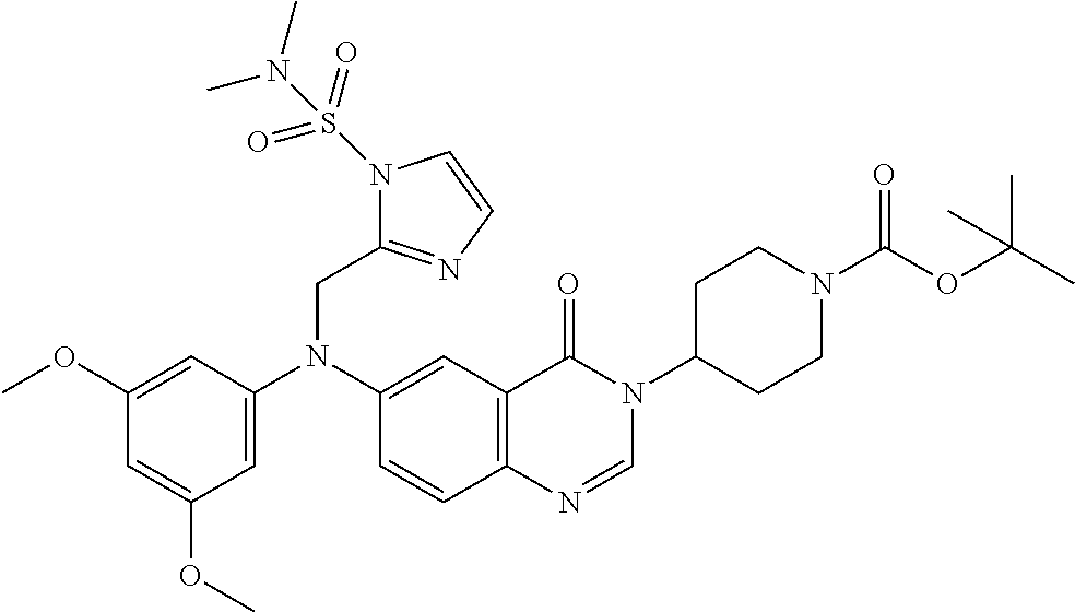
C1(OC)=CC(N(C2=CC3=C(C=C2)N=CN(C2CCN(C(OC(C)(C)C)=O)CC2)C3=O)CC2=NC=CN2S(=O)(=O)N(C)C)=CC(OC)=C1
